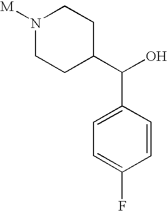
N1([M])CCC(C(C2=CC=C(F)C=C2)O)CC1
